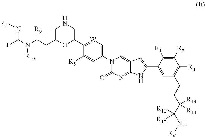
[L]C(N(C(CC1OC(C2=[W]C=C(N3C(=O)N=C4C(=C3)C=C(C3=CC(CCC(C(N[RB])([R11])[R12])([R13])[R14])=C([R3])C([R2])=C3[R1])N4)C=C2[R5])CNC1)[R9])[R10])=N[RA]
